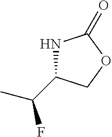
N1C(C(C)F)COC1=O
